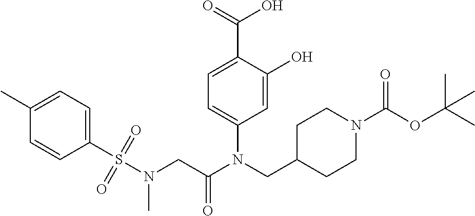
C1=C(O)C(C(=O)O)=CC=C1N(CC1CCN(C(OC(C)(C)C)=O)CC1)C(CN(S(C1=CC=C(C)C=C1)(=O)=O)C)=O
